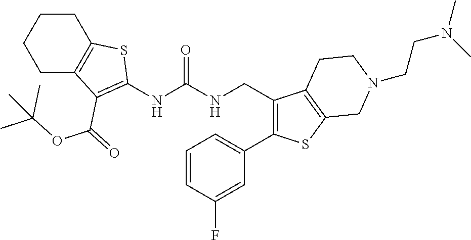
C1CC2=C(CC1)C(C(OC(C)(C)C)=O)=C(NC(NCC1=C(C3=CC=CC(F)=C3)SC3=C1CCN(CCN(C)C)C3)=O)S2
